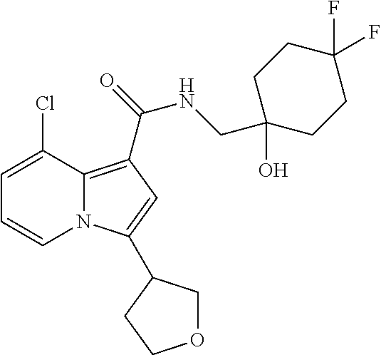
C1=C(Cl)C2=C(C(=O)NCC3(O)CCC(F)(F)CC3)C=C(C3COCC3)N2C=C1
